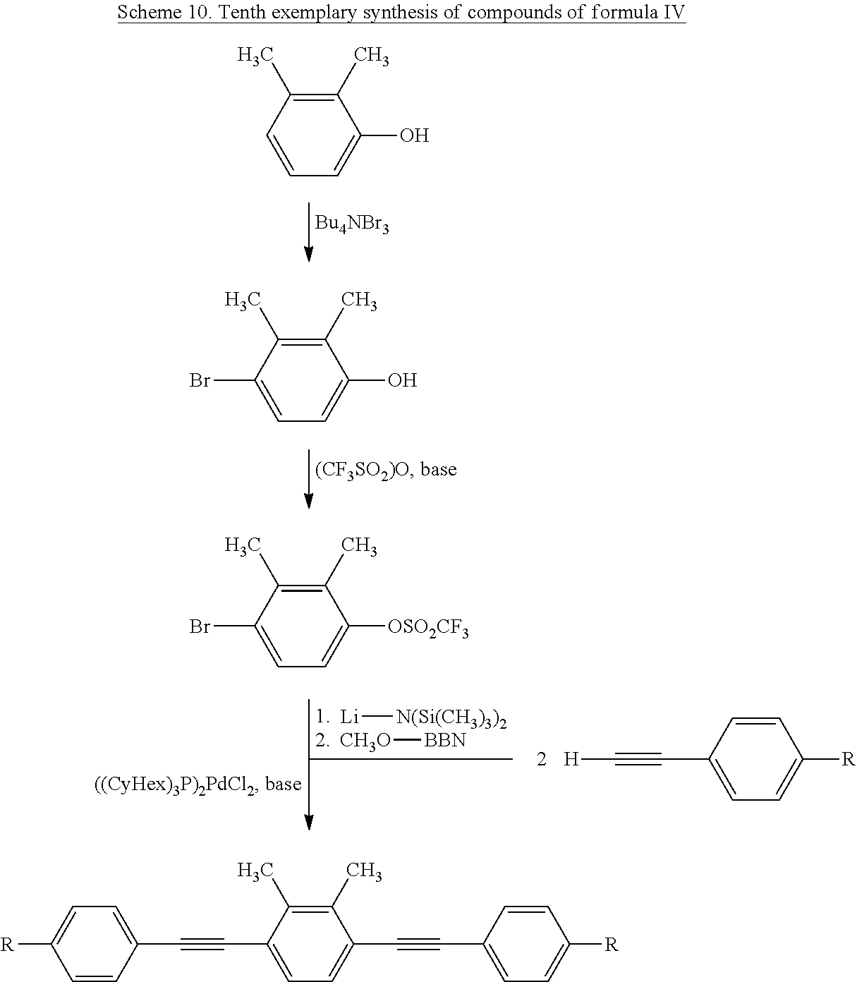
C1(C)=C(C)C(O)=CC=C1.C1(C)=C(C)C(O)=CC=C1Br.[Li][N(Si(CH3)3)2].[CH3O][BBN].C([H])#CC1=CC=C([R])C=C1.C1(C)=C(C)C([OSO2CF3])=CC=C1Br.C1=CC(C#CC2=CC=C(C#CC3=CC=C([R])C=C3)C(C)=C2C)=CC=C1[R]
